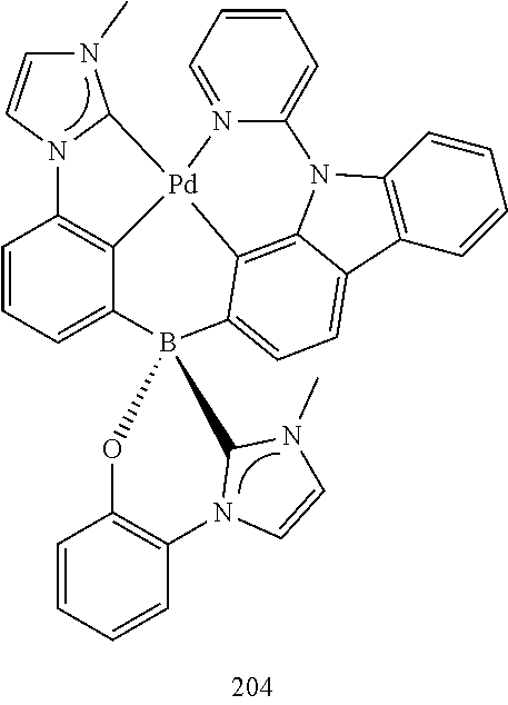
C12=C(C=CC=C1)C1=CC=C3C4=C1N2C1=CC=CC=N1[Pd]41C2=C(C=CC=C2B32C3N(C4=C(C=CC=C4)O2)C=CN3C)N2C1N(C)C=C2
